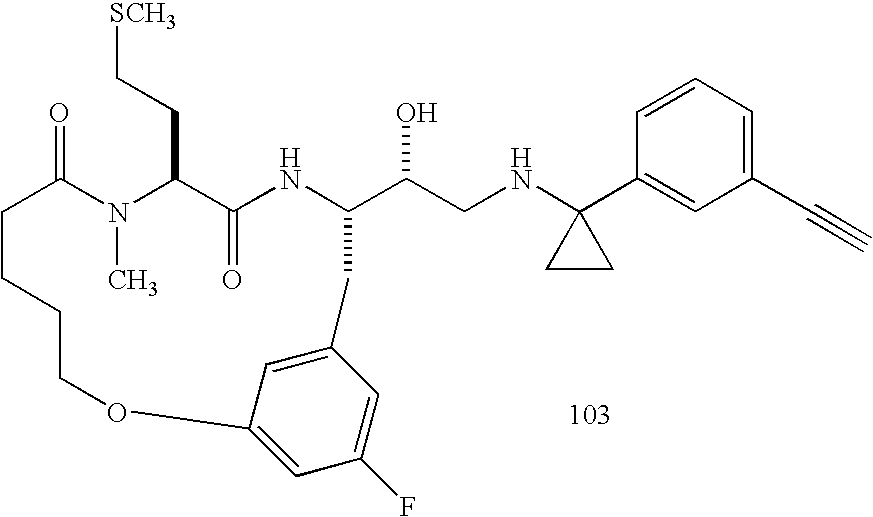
C1=CC=C(C#C)C=C1C1(NCC(O)C2NC(=O)C(CC[SCH3])N(C)C(=O)CCCCOC3=CC(F)=CC(=C3)C2)CC1
